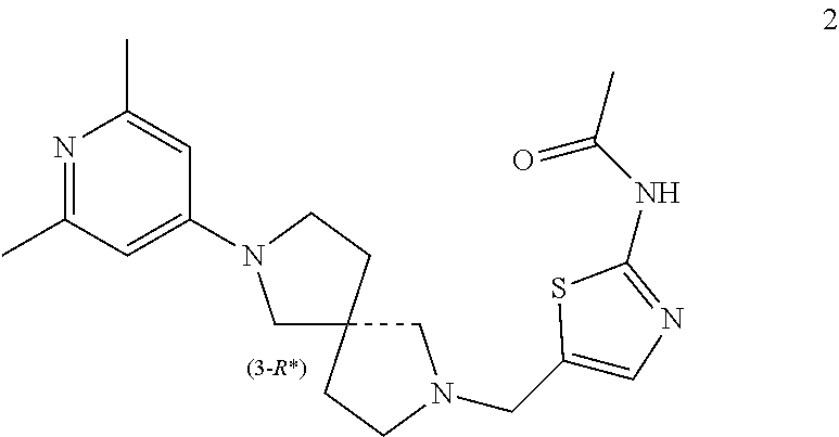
C1N(C2=CC(C)=NC(C)=C2)CCC12CN(CC1=CN=C(NC(C)=O)S1)CC2
